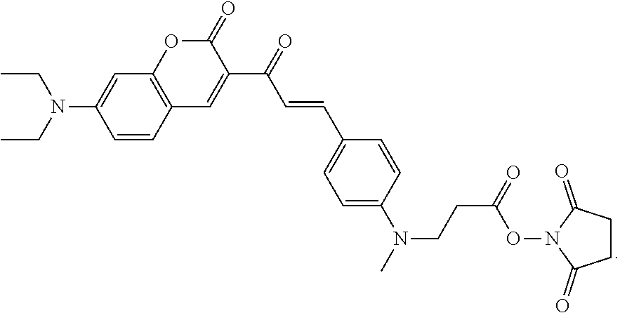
N(C1=CC=C(C=CC(C2=CC3=C(OC2=O)C=C(N(CC)CC)C=C3)=O)C=C1)(CCC(ON1C(=O)CCC1=O)=O)C
